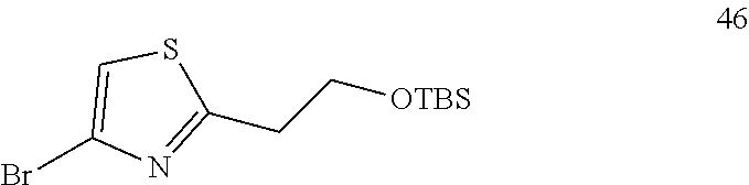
BrC1=CSC(CC[OTBS])=N1
